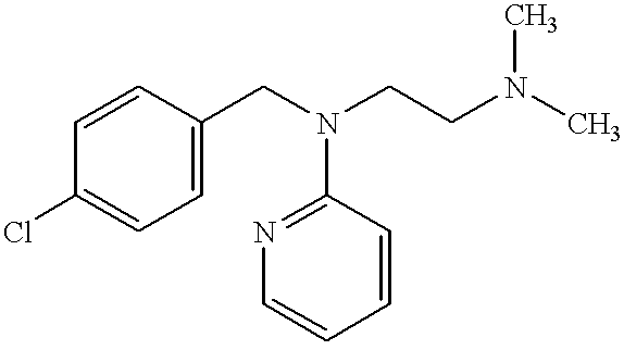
ClC1=CC=C(CN(CCN(C)C)C2=NC=CC=C2)C=C1
